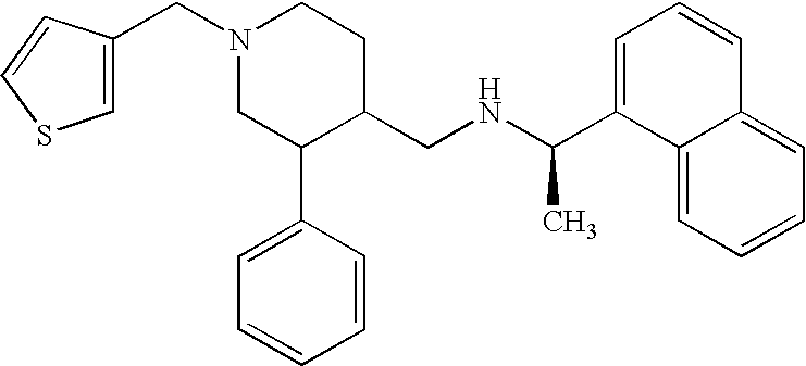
N1(CC2=CSC=C2)CC(C2=CC=CC=C2)C(CNC(C2=CC=CC3=CC=CC=C23)C)CC1
